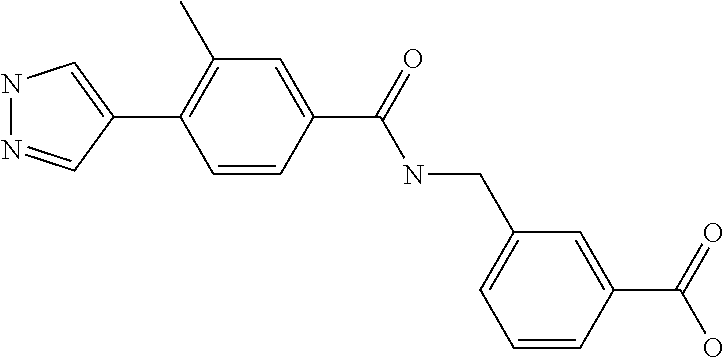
N1N=CC(C2=C(C)C=C(C(=O)NCC3=CC=CC(C(=O)O)=C3)C=C2)=C1
